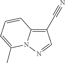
C1(C#N)=C2N(N=C1)C(C)=CC=C2
